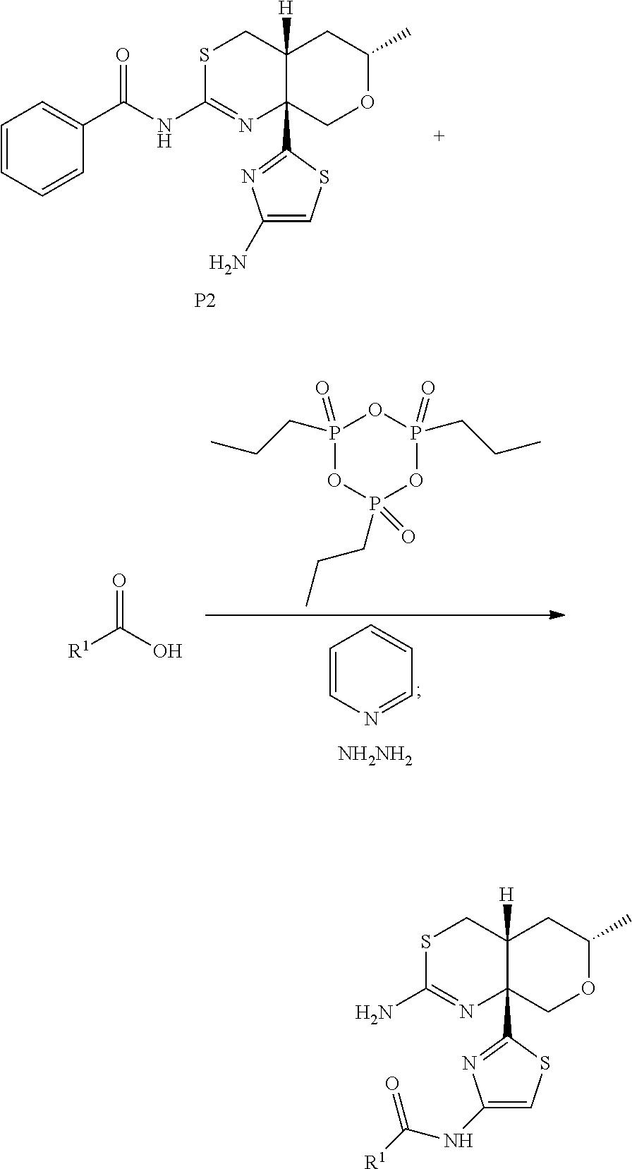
C1=CC=CC(C(NC2=NC3(C4=NC(N)=CS4)C([H])(CS2)CC(C)OC3)=O)=C1.[P2].NC1=NC2(C3=NC(NC(=O)[R1])=CS3)C([H])(CS1)CC(C)OC2.C1=CN=CC=C1.[NH2NH2].P1(=O)(CCC)OP(=O)(CCC)OP(CCC)(=O)O1.[R1]C(O)=O
